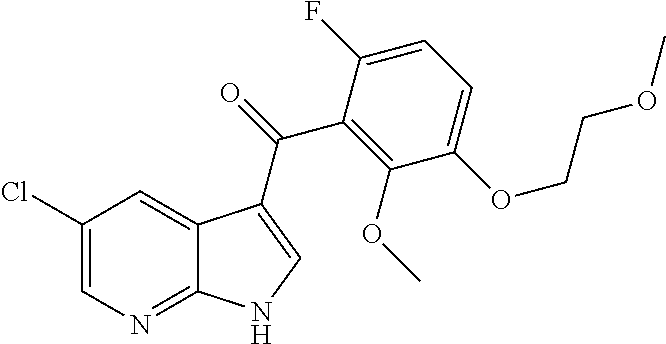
C1(Cl)=CN=C2C(=C1)C(C(=O)C1=C(OC)C(OCCOC)=CC=C1F)=CN2
